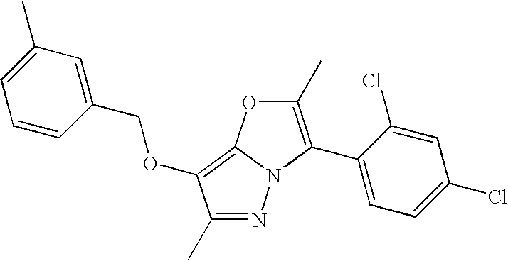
N1=C(C)C(OCC2=CC(C)=CC=C2)=C2N1C(C1=CC=C(Cl)C=C1Cl)=C(C)O2
